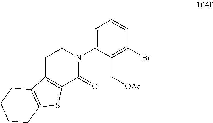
C1=C(N2CCC3=C(C2=O)SC2=C3CCCC2)C(C[OAc])=C(Br)C=C1
